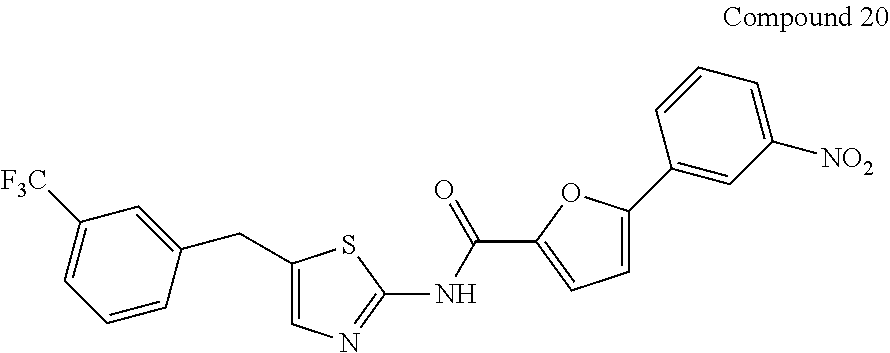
C1(CC2=CC([F3C])=CC=C2)=CN=C(NC(C2=CC=C(C3=CC([NO2])=CC=C3)O2)=O)S1
